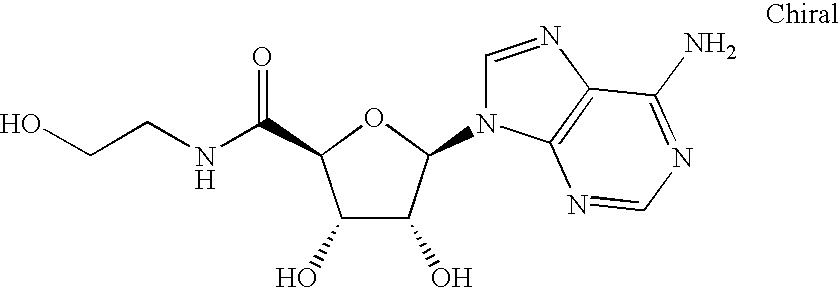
C1(O)C(O)C(N2C=NC3=C2N=CN=C3N)OC1C(NCCO)=O
